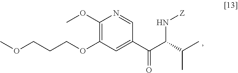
COCCCOC1=C(OC)N=CC(C(C(C(C)C)N[Z])=O)=C1
